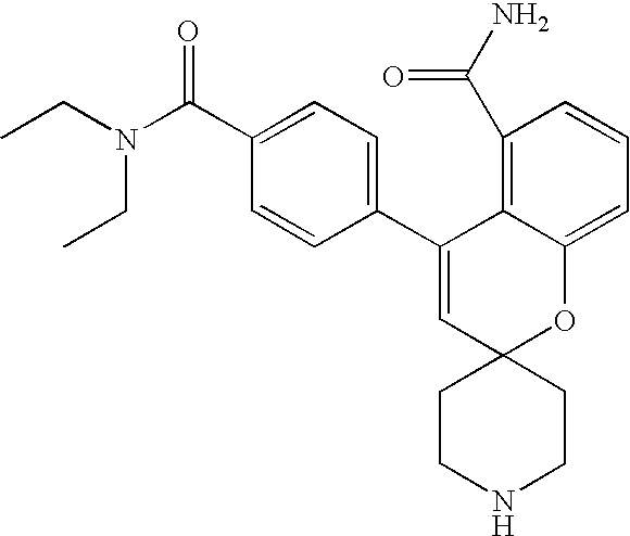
CCN(C(C1=CC=C(C2=CC3(OC4=CC=CC(C(N)=O)=C24)CCNCC3)C=C1)=O)CC
